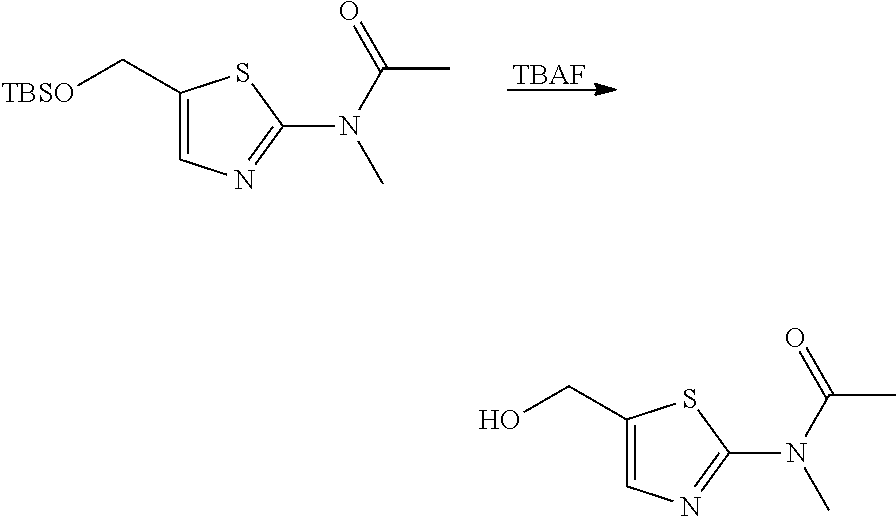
C1(C[TBSO])=CN=C(N(C(C)=O)C)S1.[TBAF].C1(CO)=CN=C(N(C(C)=O)C)S1
